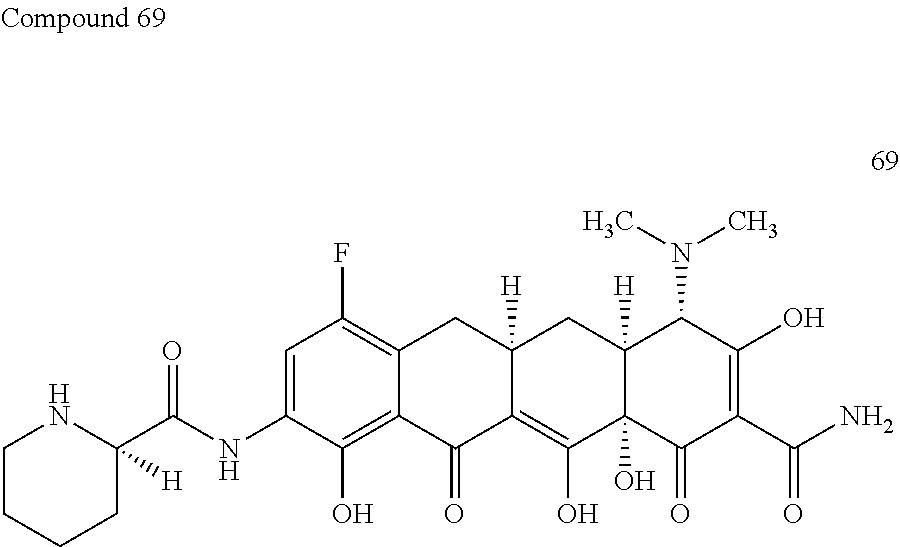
C1CCCC(C(NC2=CC(F)=C3C(=C2O)C(=O)C2=C(O)C4(O)C([H])(CC2([H])C3)C(N(C)C)C(O)=C(C(N)=O)C4=O)=O)([H])N1
